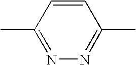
N1=C(C)C=CC(C)=N1
